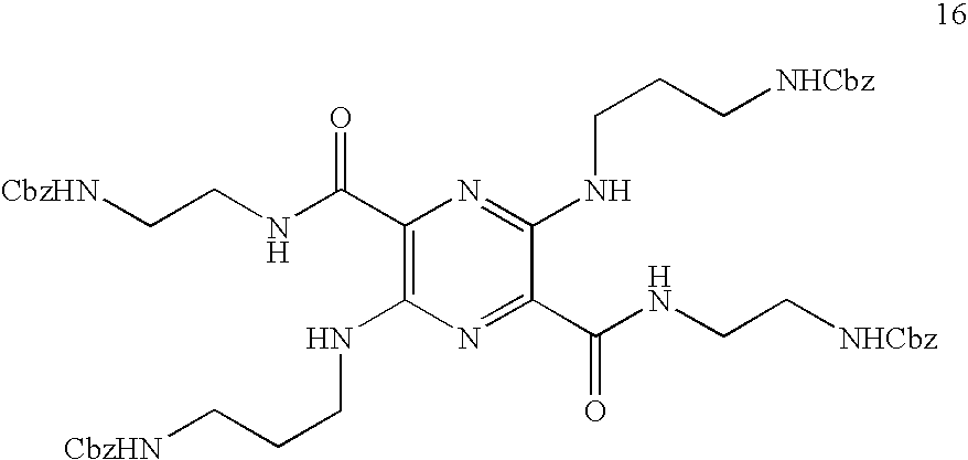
C1(C(NCC[CbzHN])=O)=C(NCCC[CbzHN])N=C(C(NCC[NHCbz])=O)C(NCCC[NHCbz])=N1
